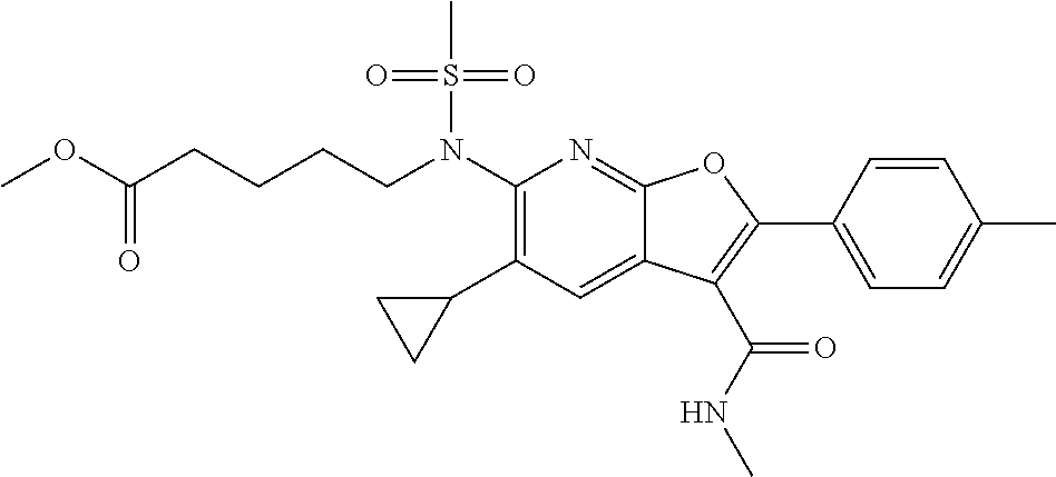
N(C1=C(C2CC2)C=C2C(=N1)OC(C1=CC=C(C)C=C1)=C2C(NC)=O)(S(C)(=O)=O)CCCCC(OC)=O
